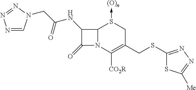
C12N(C([CO2R])=C(CSC3=NN=C([Me])S3)CS1->[(O)n])C(=O)C2NC(CN1C=NN=N1)=O
